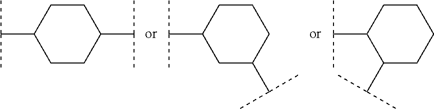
C1C(C(C)C)CCC(C(C)C)C1.C1C(C(C)C)CC(C(C)C)CC1.C1C(C(C)C)C(C(C)C)CCC1
